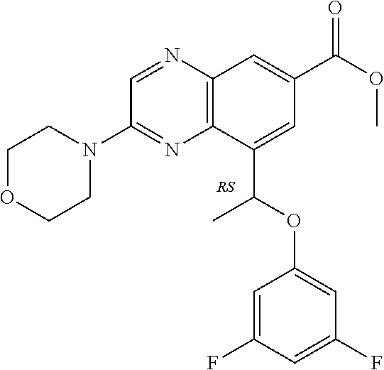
C1=NC2=C(N=C1N1CCOCC1)C(C(OC1=CC(F)=CC(F)=C1)C)=CC(C(OC)=O)=C2
